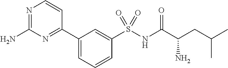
N1=C(N)N=C(C2=CC=CC(S(NC(C(CC(C)C)N)=O)(=O)=O)=C2)C=C1
